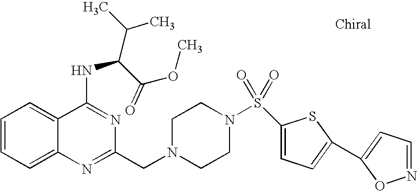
C1=CC=C2C(=C1)C(NC(C(C)C)C(OC)=O)=NC(CN1CCN(S(=O)(C3=CC=C(C4=CC=NO4)S3)=O)CC1)=N2
